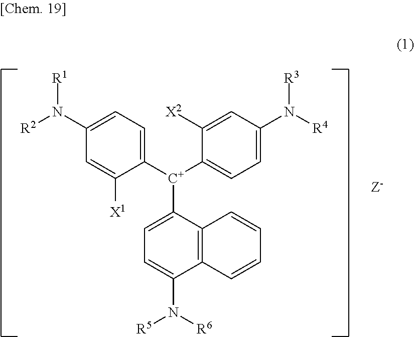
C1([C+](C2=CC=C(N([R4])[R3])C=C2[X2])C2=CC=C(N([R6])[R5])C3=C2C=CC=C3)=CC=C(N([R2])[R1])C=C1[X1]
